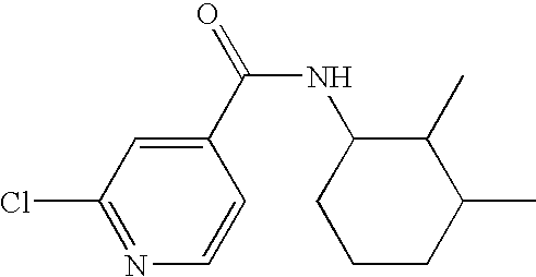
C1=CC(C(NC2CCCC(C)C2C)=O)=CC(Cl)=N1
